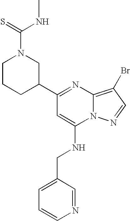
C1CCC(C2=NC3=C(Br)C=NN3C(NCC3=CC=CN=C3)=C2)CN1C(NC)=S
